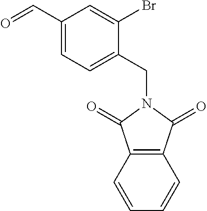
C12=C(C=CC=C1)C(=O)N(CC1=CC=C(C=O)C=C1Br)C2=O
